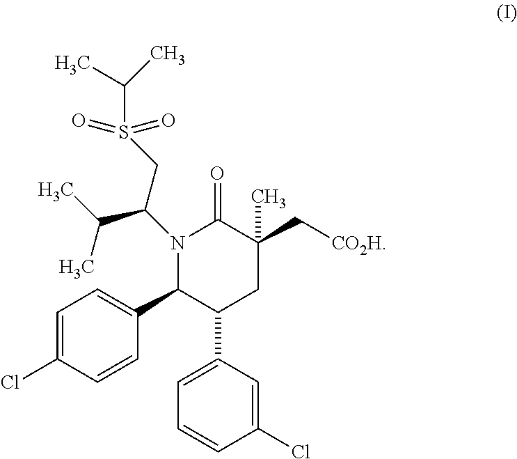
C1=CC(Cl)=CC(C2CC(C[CO2H])(C)C(=O)N(C(CS(=O)(=O)C(C)C)C(C)C)C2C2=CC=C(Cl)C=C2)=C1
